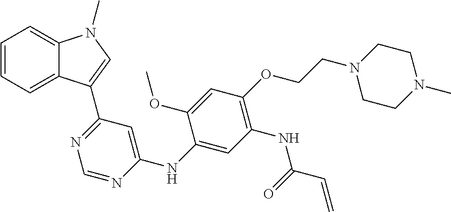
C1=C(NC2=CC(C3=CN(C)C4=CC=CC=C43)=NC=N2)C(OC)=CC(OCCN2CCN(C)CC2)=C1NC(C=C)=O
